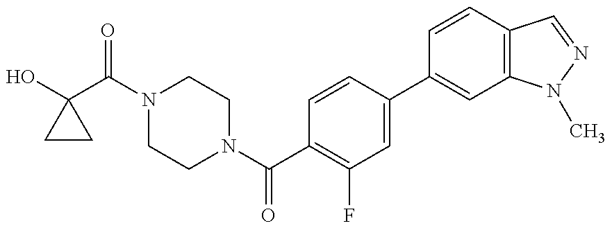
OC1(C(N2CCN(C(=O)C3=C(F)C=C(C4=CC5=C(C=C4)C=NN5C)C=C3)CC2)=O)CC1
